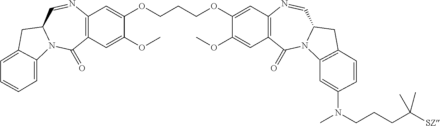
C12=C(C=C(OC)C(OCCCOC3=CC4=C(C=C3OC)C(=O)N3C(C=N4)CC4=C3C=C(N(C)CCCC([SZ])(C)C)C=C4)=C1)C(=O)N1C(C=N2)CC2=CC=CC=C12
